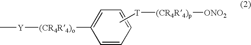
C[Y][(CR4R4)o]C1=CC=CC=C1.C[T][(CR4R4)p][ONO2]
